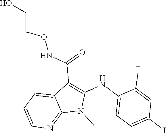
N(C(C1=C(NC2=CC=C(I)C=C2F)N(C)C2=NC=CC=C12)=O)OCCO
